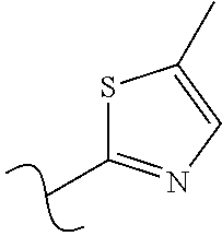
CC1=NC=C(C)S1
